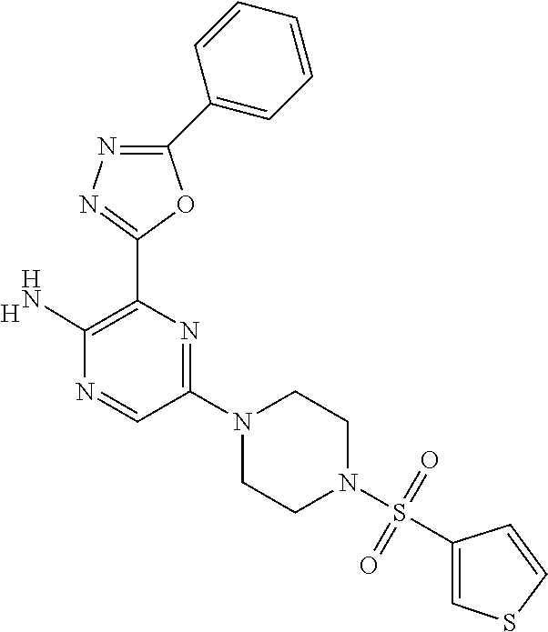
C1(C2=CC=CC=C2)=NN=C(C2=C(N)N=CC(N3CCN(S(C4=CSC=C4)(=O)=O)CC3)=N2)O1.[H]
